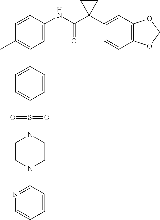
C1=C(NC(C2(C3=CC4=C(C=C3)OCO4)CC2)=O)C=CC(C)=C1C1=CC=C(S(=O)(=O)N2CCN(C3=NC=CC=C3)CC2)C=C1
